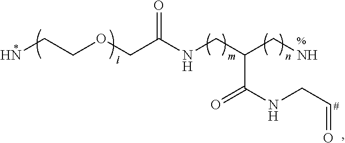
O=C(COCCN)NCC(C(=O)NCC=O)CN
